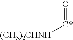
O=[C*][(CH3)2CHNH]
